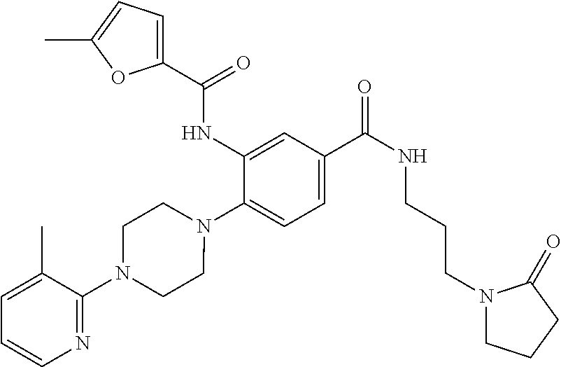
C1(NC(=O)C2=CC=C(C)O2)=CC(C(=O)NCCCN2CCCC2=O)=CC=C1N1CCN(C2=NC=CC=C2C)CC1
